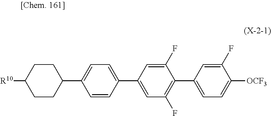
C1=CC(C2=CC(F)=C(C3=CC=C([OCF3])C(F)=C3)C(F)=C2)=CC=C1C1CCC([R10])CC1
